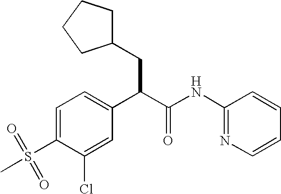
C1=C(Cl)C(S(C)(=O)=O)=CC=C1C(C(NC1=NC=CC=C1)=O)CC1CCCC1
